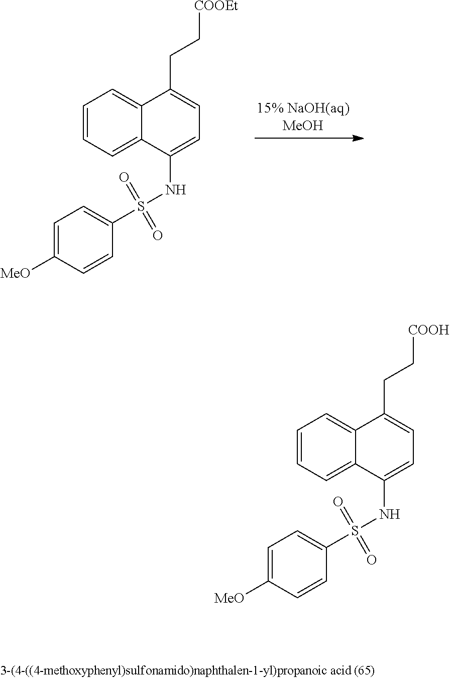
C1=CC=C2C(=C1)C(NS(C1=CC=C([MeO])C=C1)(=O)=O)=CC=C2CC[COOEt].C1=CC=C2C(=C1)C(NS(C1=CC=C([MeO])C=C1)(=O)=O)=CC=C2CC[COOH]
